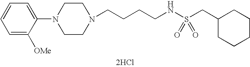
C(CCCNS(CC1CCCCC1)(=O)=O)N1CCN(C2=CC=CC=C2[OMe])CC1.[2HCl]
